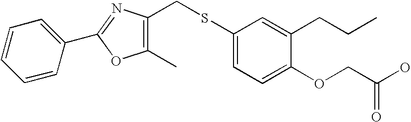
C1=CC=CC(C2=NC(CSC3=CC=C(OCC(O)=O)C(CCC)=C3)=C(C)O2)=C1
